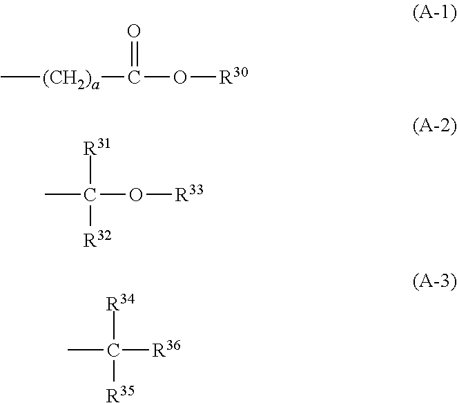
C[(CH2)a]C(O[R30])=O.C(O[R33])([R32])(C)[R31].C([R36])([R35])(C)[R34]
